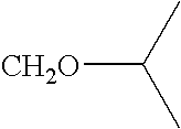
C([CH2O])(C)C
